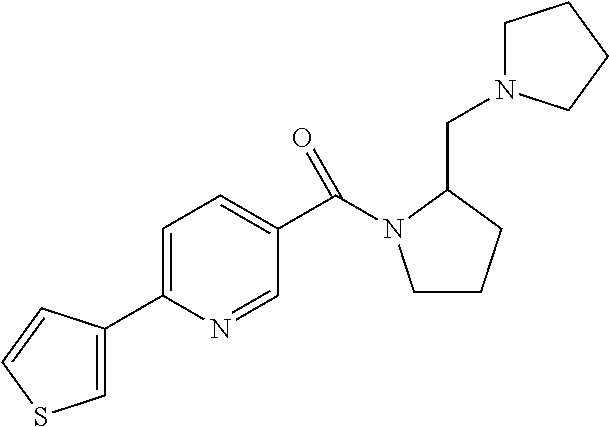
C1=C(C2=CC=C(C(N3CCCC3CN3CCCC3)=O)C=N2)C=CS1
